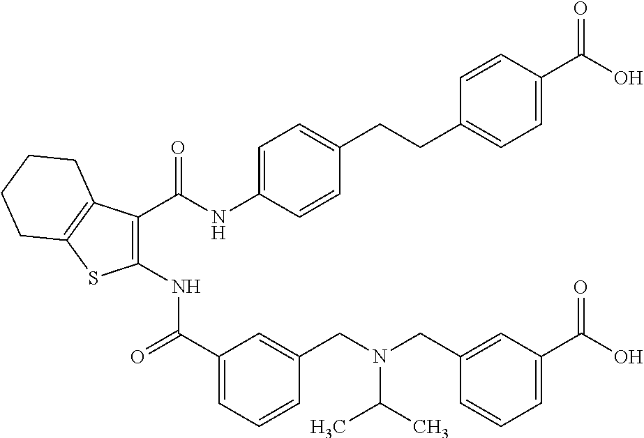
C1(NC(C2=CC=CC(CN(CC3=CC(C(O)=O)=CC=C3)C(C)C)=C2)=O)=C(C(NC2=CC=C(CCC3=CC=C(C(O)=O)C=C3)C=C2)=O)C2=C(S1)CCCC2
